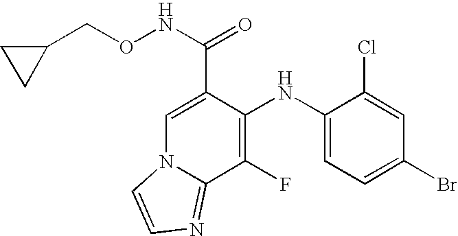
C1(F)=C(NC2=CC=C(Br)C=C2Cl)C(C(NOCC2CC2)=O)=CN2C1=NC=C2
